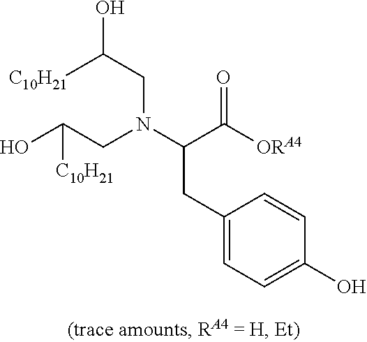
OC(CN(C(C([ORA4])=O)CC1=CC=C(O)C=C1)CC(O)[C10H21])[C10H21]
